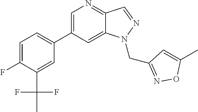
C1(C2=CC=C(F)C(C(F)(F)C)=C2)=CN=C2C(=C1)N(CC1=NOC(C)=C1)N=C2
